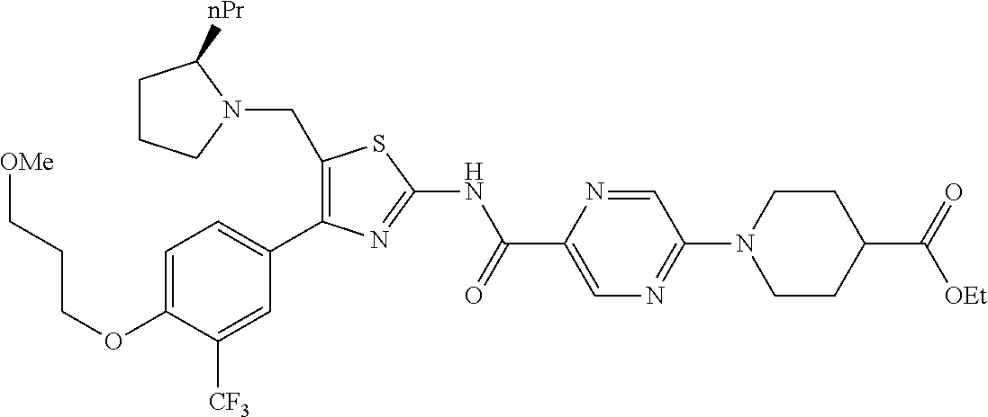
C1=C(OCCC[OMe])C([CF3])=CC(C2=C(CN3CCCC3[nPr])SC(NC(C3=CN=C(N4CCC(C(=O)[OEt])CC4)C=N3)=O)=N2)=C1
